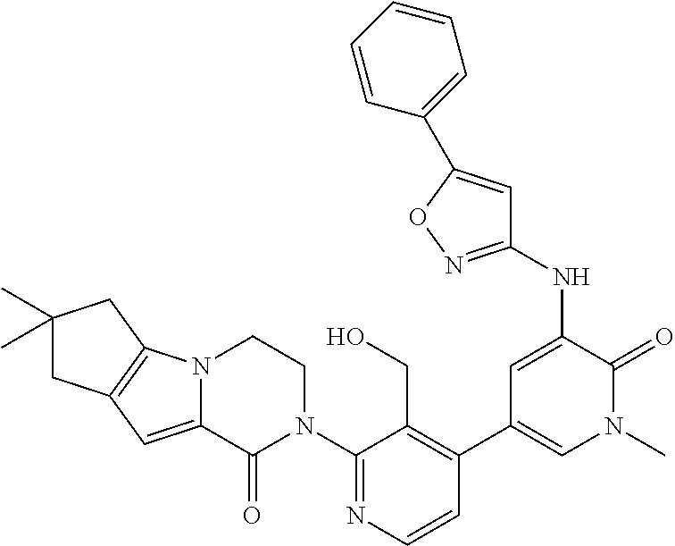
C1=CN=C(N2CCN3C(=CC4=C3CC(C)(C)C4)C2=O)C(CO)=C1C1=CN(C)C(=O)C(NC2=NOC(C3=CC=CC=C3)=C2)=C1
